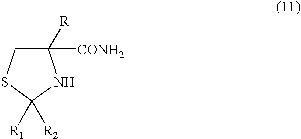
C1([R])([CONH2])CSC([R1])([R2])N1
